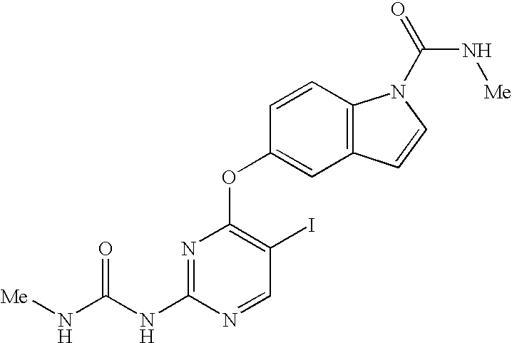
N1=C(NC(N[Me])=O)N=CC(I)=C1OC1=CC2=C(C=C1)N(C(=O)N[Me])C=C2
